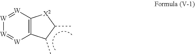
[W]1=[W]C2=C([W]=[W]1)C(C)C(C)[X2]2
